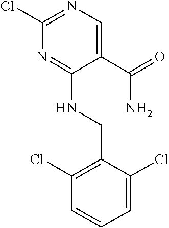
C1(C(=O)N)=CN=C(Cl)N=C1NCC1=C(Cl)C=CC=C1Cl
